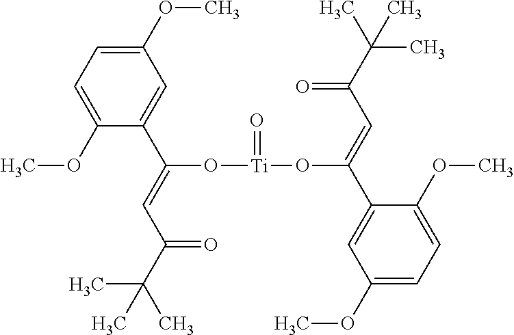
C1(OC)=CC=C(OC)C(C(=CC(C(C)(C)C)=O)O[Ti](=O)OC(=CC(=O)C(C)(C)C)C2=CC(OC)=CC=C2OC)=C1
